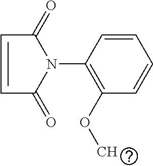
C1=CC(N2C(=O)C=CC2=O)=C(OC)C=C1
